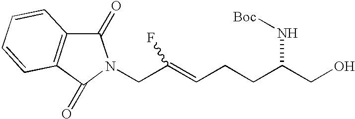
C(CCC(CO)N[Boc])=C(CN1C(=O)C2=C(C1=O)C=CC=C2)F
